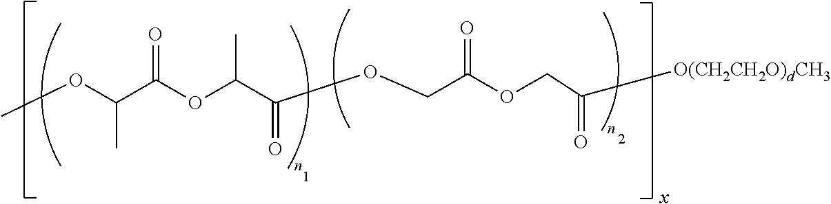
C(C)(OC)C(OC(C(OCC(OCC([O(CH2CH2O)dCH3])=O)=O)=O)C)=O
